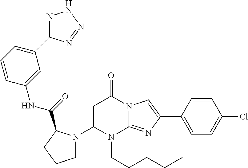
C1(N2CCCC2C(=O)NC2=CC(C3=NNN=N3)=CC=C2)=CC(=O)N2C(=NC(C3=CC=C(Cl)C=C3)=C2)N1CCCCC
